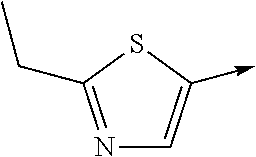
N1=C(CC)SC(->C)=C1
